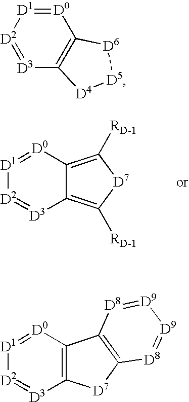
[D0]1=[D1][D2]=[D3]C2=C1[D6][D5][D4]2.[D1]1=[D0]C2=C([RD-1])[D7]C([RD-1])=C2[D3]=[D2]1.[D1]1=[D0]C2=C([D3]=[D2]1)[D7]C1=C2[D8]=[D9][D9]=[D8]1
